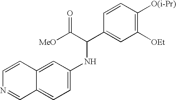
N1=CC2=CC=C(NC(C([MeO])=O)C3=CC([OEt])=C([O(i-Pr)])C=C3)C=C2C=C1
